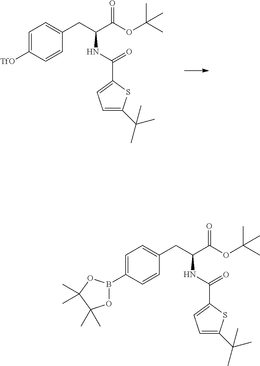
C1=CC([TfO])=CC=C1CC(C(OC(C)(C)C)=O)NC(=O)C1=CC=C(C(C)(C)C)S1.C1=CC(B2OC(C)(C)C(C)(C)O2)=CC=C1CC(C(OC(C)(C)C)=O)NC(=O)C1=CC=C(C(C)(C)C)S1
